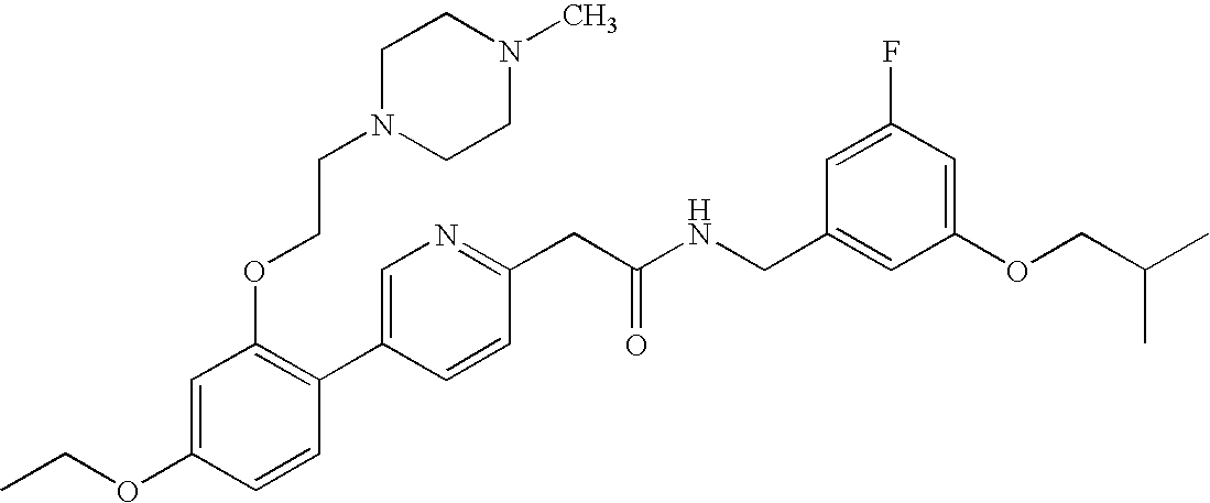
C1(OCC)=CC(OCCN2CCN(C)CC2)=C(C2=CN=C(CC(NCC3=CC(OCC(C)C)=CC(F)=C3)=O)C=C2)C=C1
